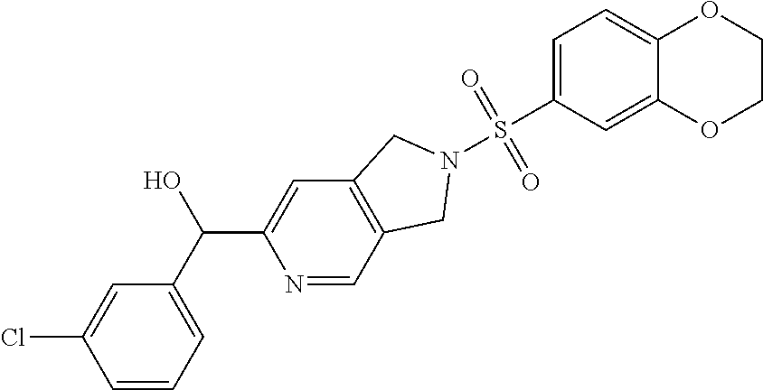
C1(C(O)C2=CC3=C(C=N2)CN(S(C2=CC=C4C(=C2)OCCO4)(=O)=O)C3)=CC=CC(Cl)=C1
